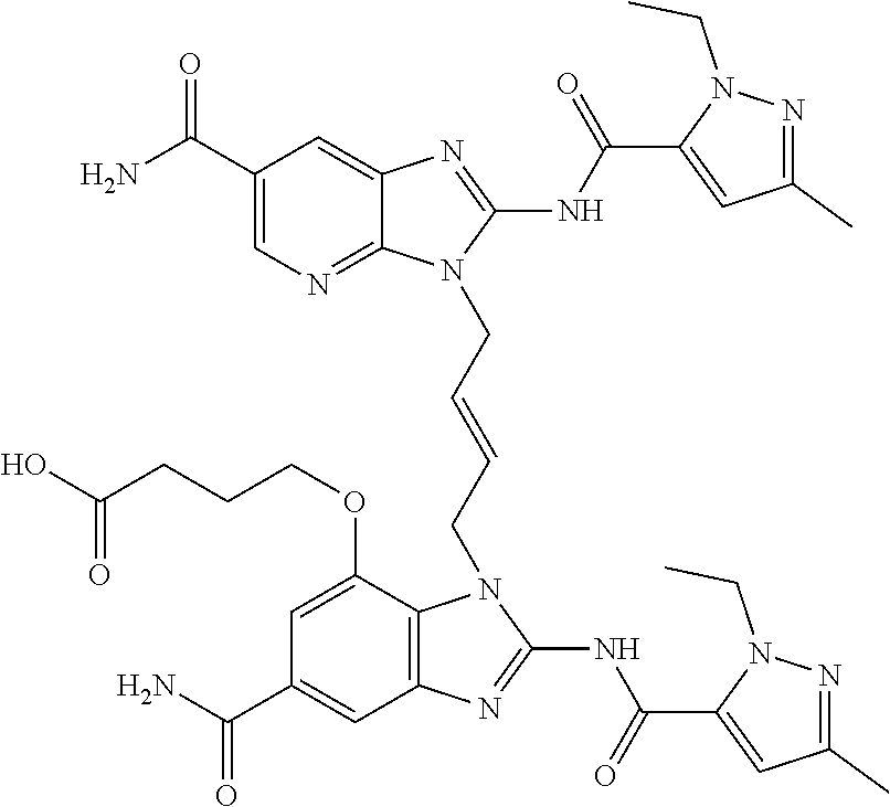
NC(C1=CN=C2C(=C1)N=C(NC(=O)C1=CC(C)=NN1CC)N2CC=CCN1C2=C(C=C(C(N)=O)C=C2OCCCC(O)=O)N=C1NC(=O)C1=CC(C)=NN1CC)=O
